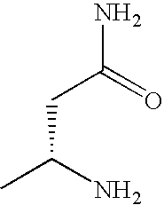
CC(N)CC(N)=O
